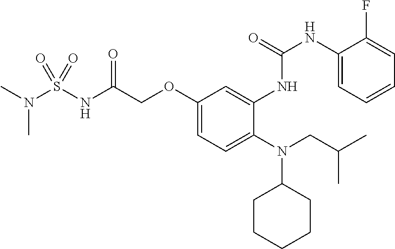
O(C1=CC=C(N(C2CCCCC2)CC(C)C)C(NC(NC2=CC=CC=C2F)=O)=C1)CC(NS(=O)(=O)N(C)C)=O
